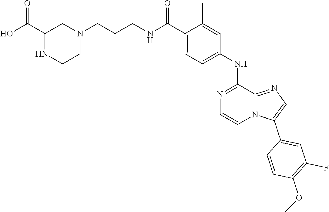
N12C(C3=CC(F)=C(OC)C=C3)=CN=C1C(NC1=CC=C(C(NCCCN3CC(C(O)=O)NCC3)=O)C(C)=C1)=NC=C2
